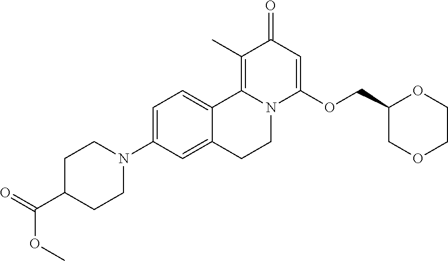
C1=C(N2CCC(C(=O)OC)CC2)C=C2C(=C1)C1=C(C)C(=O)C=C(OCC3COCCO3)N1CC2
